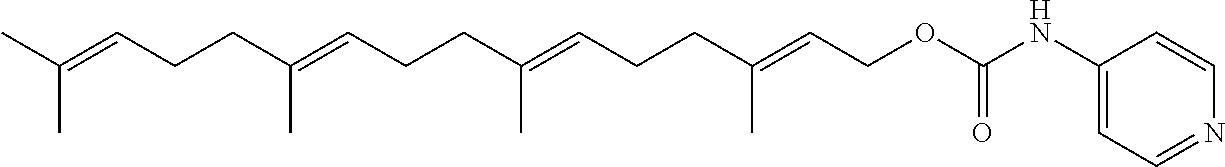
C(C=C(CCC=C(CCC=C(CCC=C(C)C)C)C)C)OC(NC1=CC=NC=C1)=O
